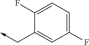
C1(F)=CC=C(F)C=C1C->C
